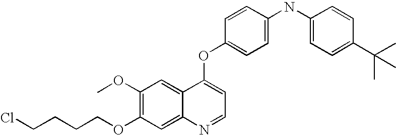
C1=CC(OC2=CC=NC3=CC(OCCCCCl)=C(OC)C=C23)=CC=C1NC1=CC=C(C(C)(C)C)C=C1
